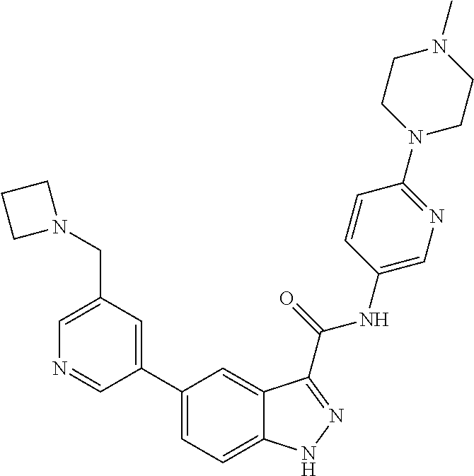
C1(CN2CCC2)=CN=CC(C2=CC=C3C(=C2)C(C(NC2=CN=C(N4CCN(C)CC4)C=C2)=O)=NN3)=C1
